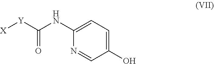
C1(O)=CC=C(NC(=O)[Y][X])N=C1
